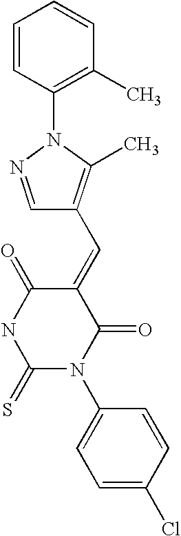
C1=CC(N2N=CC(C=C3C(=O)NC(=S)N(C4=CC=C(Cl)C=C4)C3=O)=C2C)=C(C)C=C1
